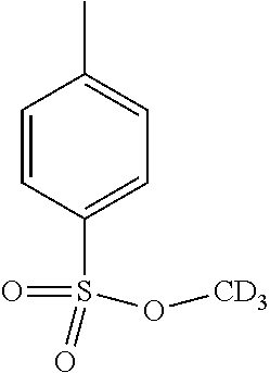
C1=CC(S(=O)(O[CD3])=O)=CC=C1C
